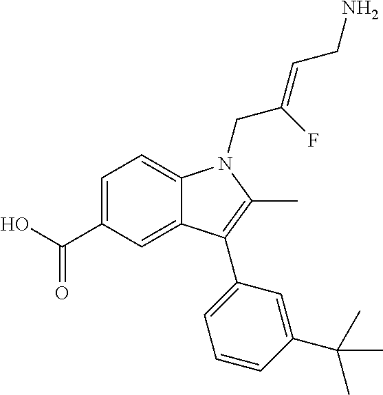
C1=C(C(O)=O)C=C2C(=C1)N(CC(=CCN)F)C(C)=C2C1=CC=CC(C(C)(C)C)=C1
